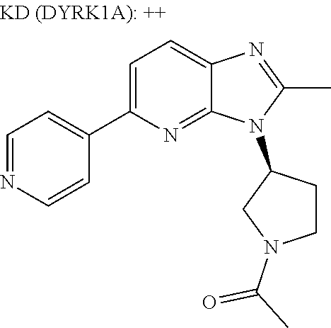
C1=NC=CC(C2=CC=C3C(=N2)N(C2CN(C(C)=O)CC2)C(C)=N3)=C1
